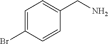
C1=C(Br)C=CC(CN)=C1
